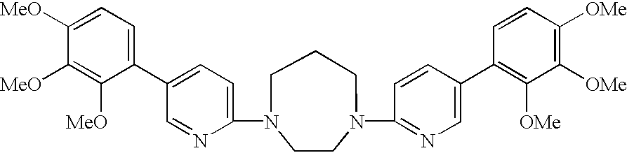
C1(C2=CC=C(N3CCN(C4=NC=C(C5=C([OMe])C([OMe])=C([OMe])C=C5)C=C4)CCC3)N=C2)=CC=C([MeO])C([MeO])=C1[MeO]
